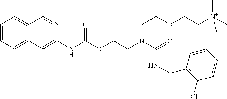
O=C(N(CCOC(NC1=CC2=CC=CC=C2C=N1)=O)CCOCC[N+](C)(C)C)NCC1=C(Cl)C=CC=C1
